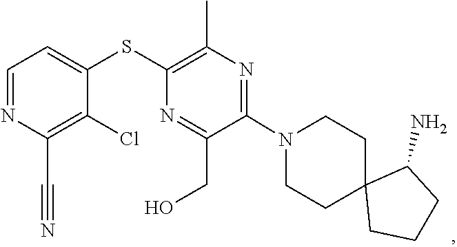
C1CN(C2=NC(C)=C(SC3=CC=NC(C#N)=C3Cl)N=C2CO)CCC12CCCC2N
